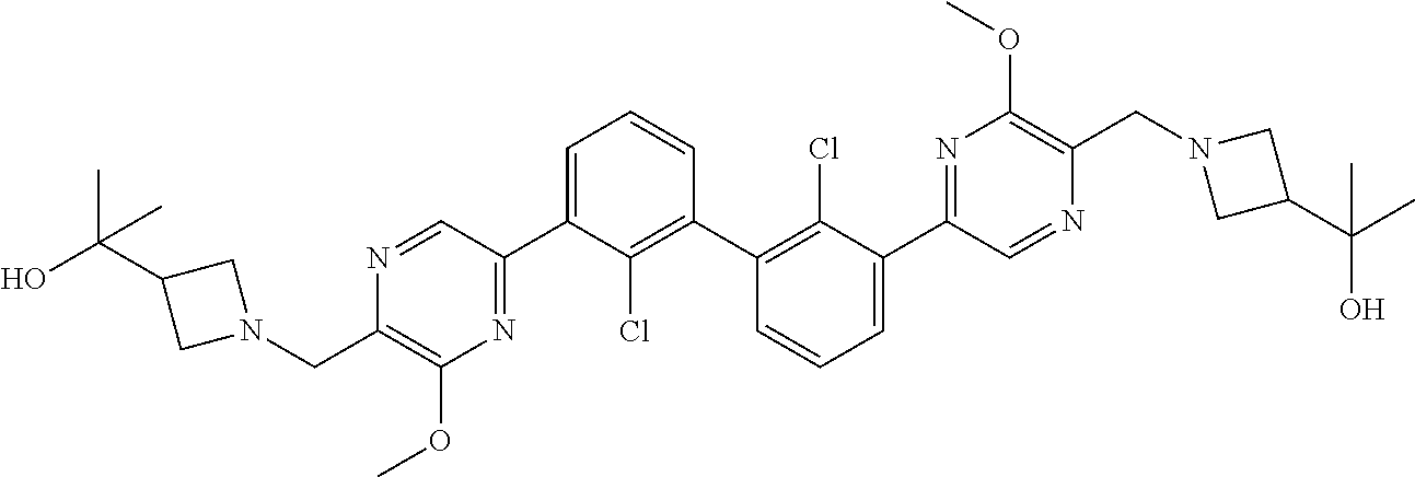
N1=CC(C2=CC=CC(C3=C(Cl)C(C4=NC(OC)=C(CN5CC(C(O)(C)C)C5)N=C4)=CC=C3)=C2Cl)=NC(OC)=C1CN1CC(C(C)(O)C)C1
